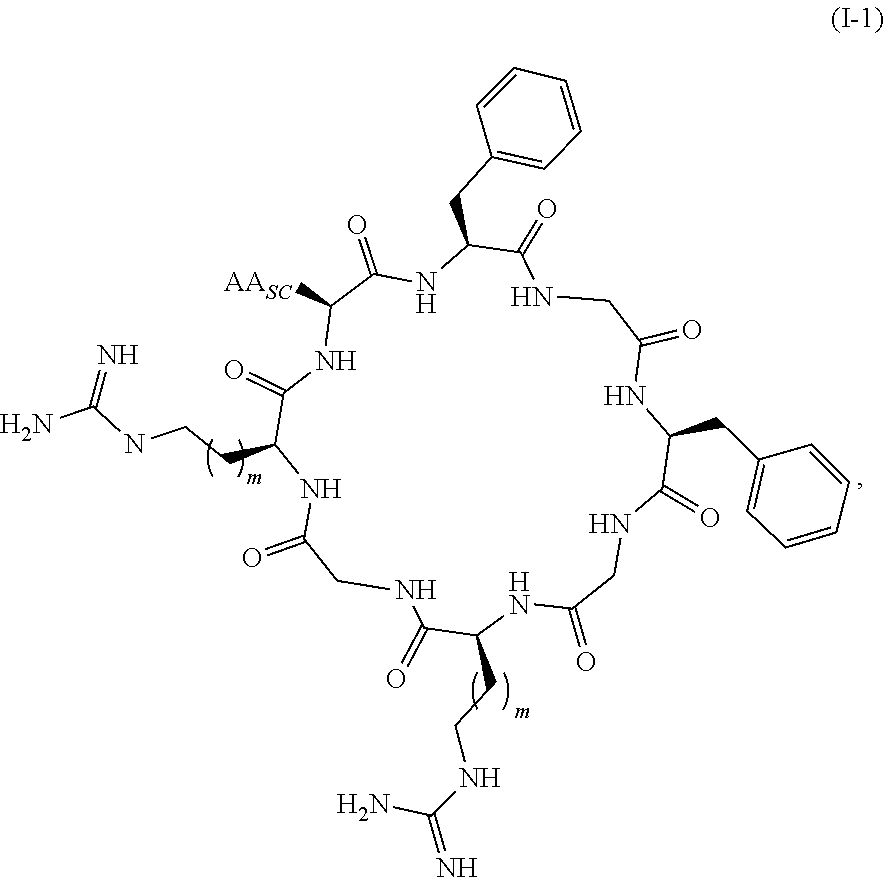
NC(=N)NCCC1C(=O)NC([AASC])C(=O)NC(CC2=CC=CC=C2)C(=O)NCC(=O)NC(CC2=CC=CC=C2)C(=O)NCC(=O)NC(CCNC(N)=N)C(=O)NCC(=O)N1
